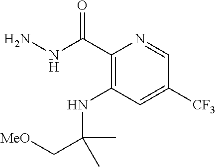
C1(C(NN)=O)=C(NC(C[MeO])(C)C)C=C([CF3])C=N1
